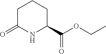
C1C(=O)NC(C(OCC)=O)CC1
